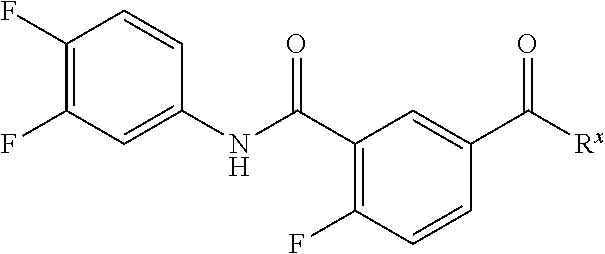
C1(F)=C(F)C=C(NC(C2=C(F)C=CC(C([Rx])=O)=C2)=O)C=C1
